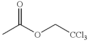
CC(OC[CCl3])=O
